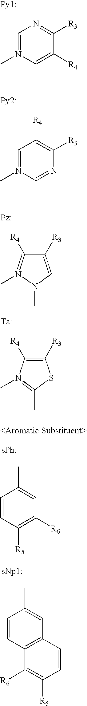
C1=N(C)C(C)=C([R4])C([R3])=N1.C1=N(C)C(C)=NC([R3])=C1[R4].C1([R3])=CN(C)N(C)=C1[R4].C1([R3])=C([R4])N(C)=C(C)S1.[Ta].C1=CC2=C(C=C1C)C=CC([R5])=C2[R6].[sNp1:].C1=CC([R5])=C([R6])C=C1C.[sPh:].[<Aromatic Substituent>]
